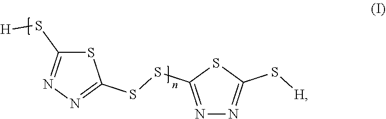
S1C(S[H])=NN=C1SSC1=NN=C(S[H])S1
